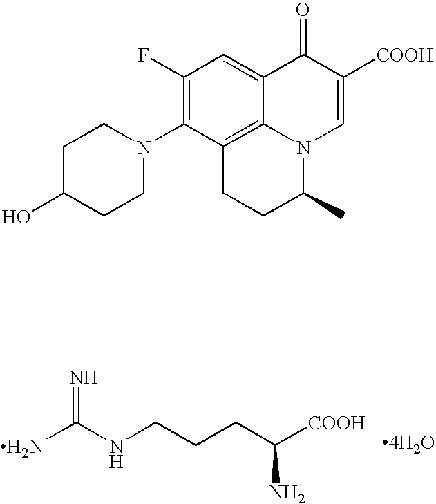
NC(NCCCC([COOH])N)=N.[4H2O].C1C(O)CCN(C2=C(F)C=C3C4=C2CCC(C)N4C=C([COOH])C3=O)C1
